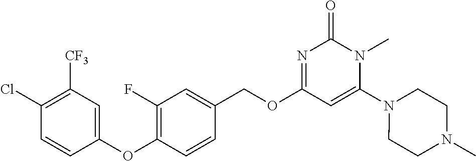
C1(Cl)=C([CF3])C=C(OC2=C(F)C=C(COC3=NC(=O)N(C)C(N4CCN(C)CC4)=C3)C=C2)C=C1
